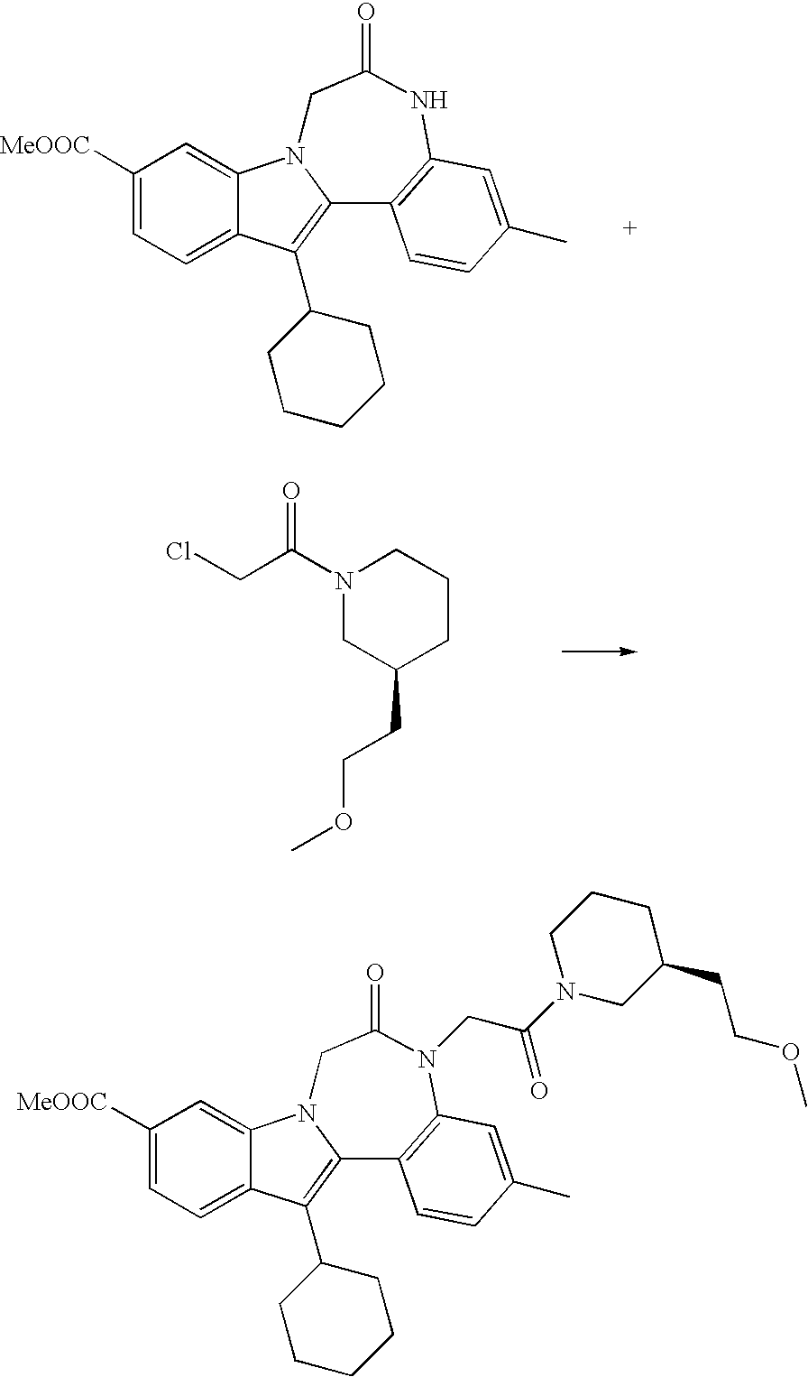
C1([MeOOC])=CC=C2C(=C1)N1C(=C2C2CCCCC2)C2=C(NC(=O)C1)C=C(C)C=C2.ClCC(N1CC(CCOC)CCC1)=O.C1([MeOOC])=CC=C2C(=C1)N1C(=C2C2CCCCC2)C2=C(N(CC(N3CCCC(CCOC)C3)=O)C(=O)C1)C=C(C)C=C2
